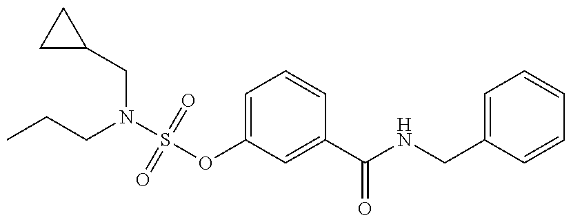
CCCN(S(OC1=CC=CC(C(NCC2=CC=CC=C2)=O)=C1)(=O)=O)CC1CC1
